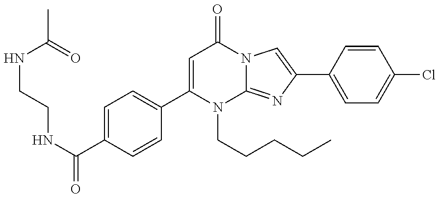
C1(C(NCCNC(C)=O)=O)=CC=C(C2=CC(=O)N3C(=NC(C4=CC=C(Cl)C=C4)=C3)N2CCCCC)C=C1
